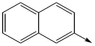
C1=CC=C2C(=C1)C=CC(->C)=C2
